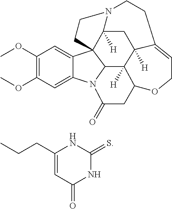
C12([H])C3([H])CC4([H])C56C7=CC(OC)=C(OC)C=C7N(C(=O)CC1OCC=C3CCN4CC5)C26.C1(CCC)=CC(=O)NC(=S)N1
